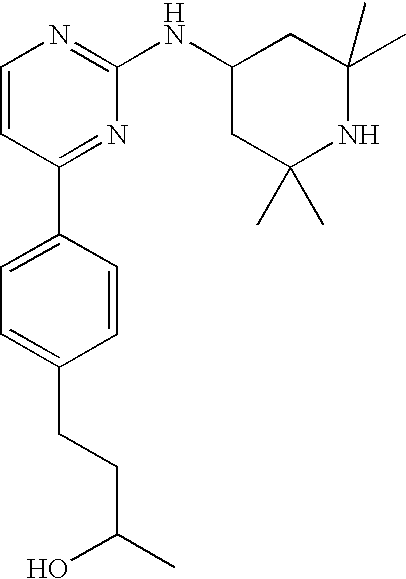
C1=CC(C2=CC=C(CCC(C)O)C=C2)=NC(NC2CC(C)(C)NC(C)(C)C2)=N1
